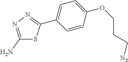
C1(N)=NN=C(C2=CC=C(OCCC[N2])C=C2)S1
